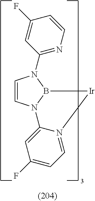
C1=CN2B(N1C1=NC=CC(F)=C1)[Ir]N1=CC=C(F)C=C21
